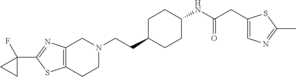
C12=C(CCN(CCC3CCC(NC(CC4=CN=C(C)S4)=O)CC3)C1)SC(C1(F)CC1)=N2
